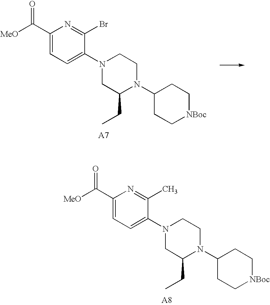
C1(C([MeO])=O)=CC=C(N2CC(CC)N(C3CC[NBoc]CC3)CC2)C(Br)=N1.C1(C([MeO])=O)=CC=C(N2CC(CC)N(C3CC[NBoc]CC3)CC2)C(C)=N1
